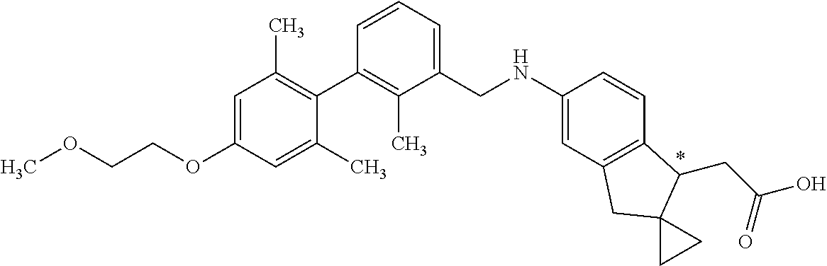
C1=C(OCCOC)C=C(C)C(C2=C(C)C(CNC3=CC4=C(C=C3)C(CC(O)=O)C3(C4)CC3)=CC=C2)=C1C
